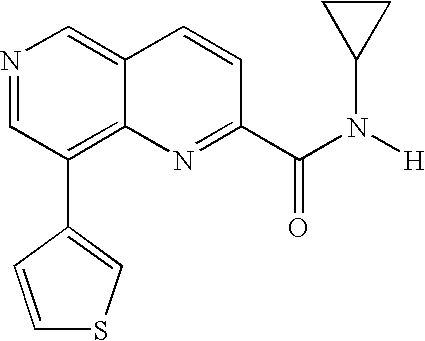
N1=CC(C2=CSC=C2)=C2C(=C1)C=CC(C(N([H])C1CC1)=O)=N2
